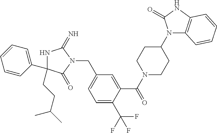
N1C(CCC(C)C)(C2=CC=CC=C2)C(=O)N(CC2=CC=C(C(F)(F)F)C(C(N3CCC(N4C5=C(NC4=O)C=CC=C5)CC3)=O)=C2)C1=N
